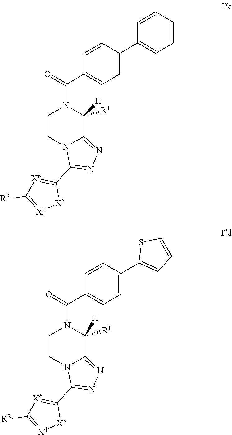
C1=CC(C2=CC=CC=C2)=CC=C1C(N1CCN2C(=NN=C2C2=[X6]C([R3])=[X4][X5]2)C1([R1])[H])=O.C1=CC(C2=CC=CS2)=CC=C1C(N1CCN2C(=NN=C2C2=[X6]C([R3])=[X4][X5]2)C1([R1])[H])=O
